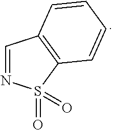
C1=NS(=O)(=O)C2=C1C=CC=C2
